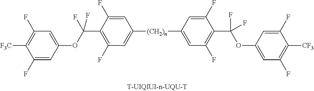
[(CH2)n](C1=CC(F)=C(C(OC2=CC(F)=C([CF3])C(F)=C2)(F)F)C(F)=C1)C1=CC(F)=C(C(OC2=CC(F)=C([CF3])C(F)=C2)(F)F)C(F)=C1
